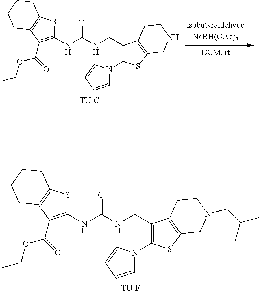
N(C(NCC1=C(N2C=CC=C2)SC2=C1CCNC2)=O)C1=C(C(=O)OCC)C2=C(S1)CCCC2.[TU-C].N(C(NCC1=C(N2C=CC=C2)SC2=C1CCN(CC(C)C)C2)=O)C1=C(C(=O)OCC)C2=C(S1)CCCC2.[TU-F]
